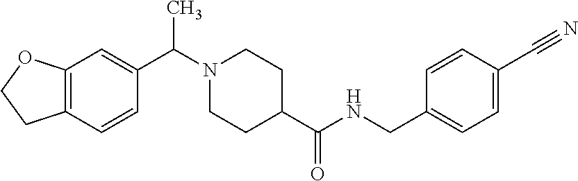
C12=C(C=CC(C(N3CCC(C(NCC4=CC=C(C#N)C=C4)=O)CC3)C)=C1)CCO2
